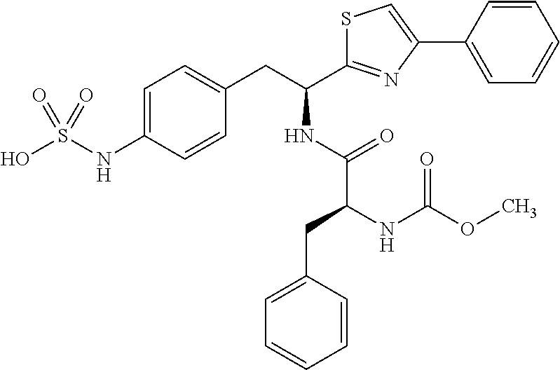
C1=C(NS(O)(=O)=O)C=CC(CC(C2=NC(C3=CC=CC=C3)=CS2)NC(C(CC2=CC=CC=C2)NC(OC)=O)=O)=C1
